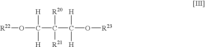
[R22]OC(C(C(O[R23])([H])[H])([R20])[R21])([H])[H]
